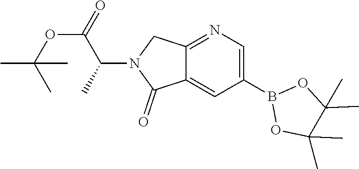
O1B(C2=CN=C3C(=C2)C(=O)N(C(C(OC(C)(C)C)=O)C)C3)OC(C)(C)C1(C)C
